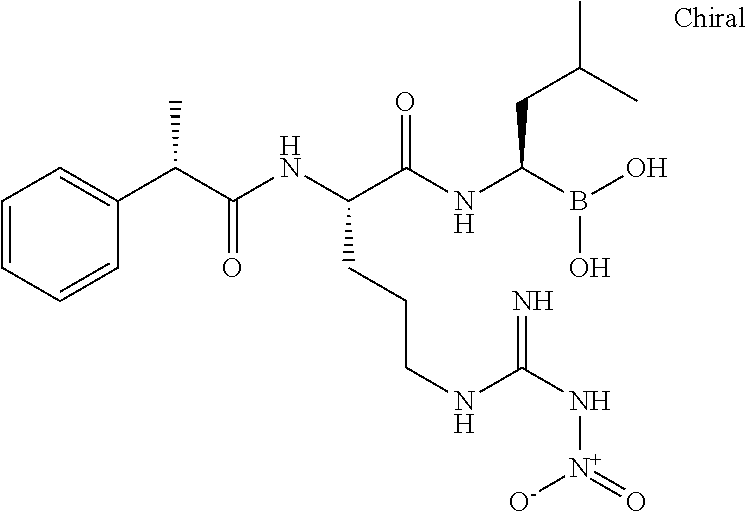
C(C(NC(C(NC(B(O)O)CC(C)C)=O)CCCNC(N[N+](=O)[O-])=N)=O)(C1=CC=CC=C1)C
